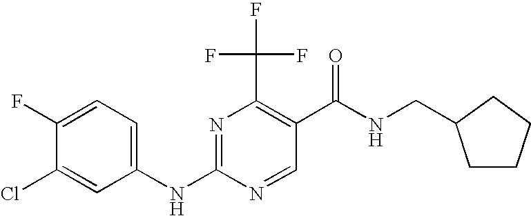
C1(F)=CC=C(NC2=NC(C(F)(F)F)=C(C(NCC3CCCC3)=O)C=N2)C=C1Cl
